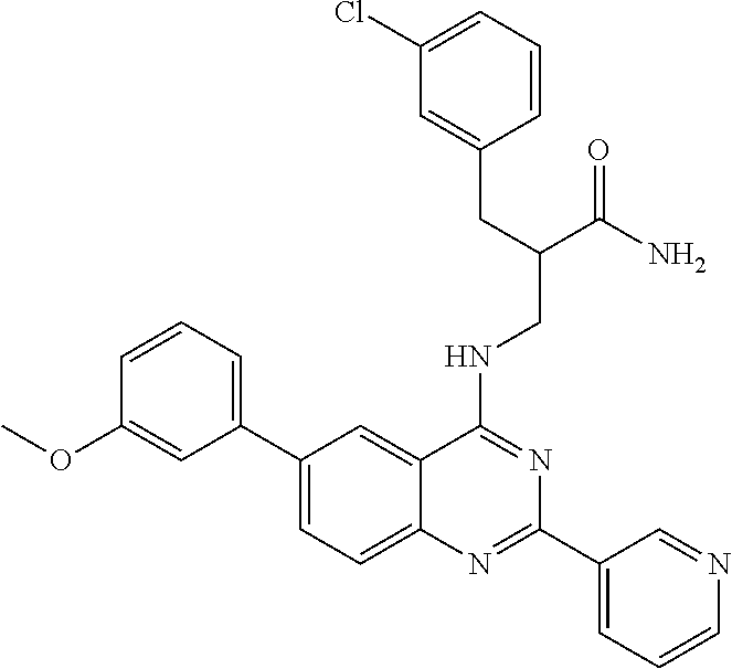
C1(C2=CC=CC(OC)=C2)=CC=C2C(=C1)C(NCC(C(N)=O)CC1=CC(Cl)=CC=C1)=NC(C1=CC=CN=C1)=N2
